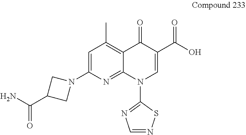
C1=C(N2CC(C(N)=O)C2)N=C2C(=C1C)C(=O)C(C(O)=O)=CN2C1=NC=NS1
